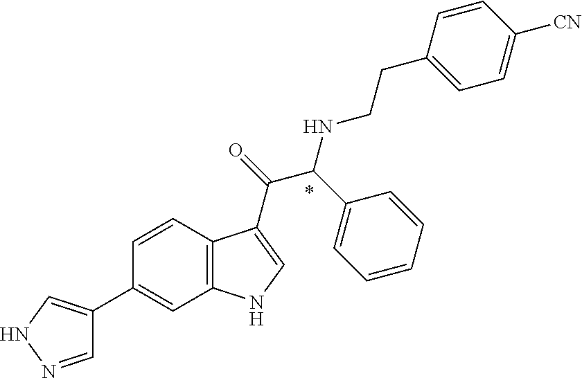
C1=CC2=C(C=C1C1=CNN=C1)NC=C2C(=O)C(C1=CC=CC=C1)NCCC1=CC=C([CN])C=C1
